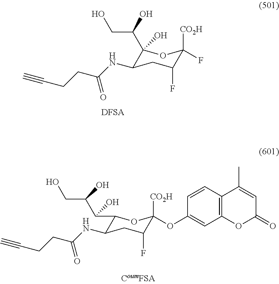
C1(C(CO)O)(O)C(NC(CCC#C)=O)CC(F)C([CO2H])(F)O1.C1(C(C(CO)O)O)C(NC(CCC#C)=O)CC(F)C([CO2H])(OC2=CC3=C(C=C2)C(C)=CC(=O)O3)O1
